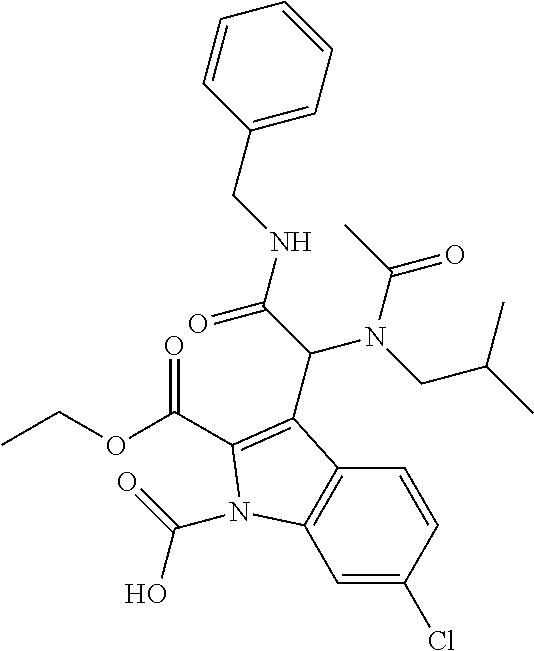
C1=CC(Cl)=CC2=C1C(C(N(C(C)=O)CC(C)C)C(NCC1=CC=CC=C1)=O)=C(C(OCC)=O)N2C(=O)O
